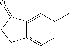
C12=CC(C)=CC=C1CCC2=O
